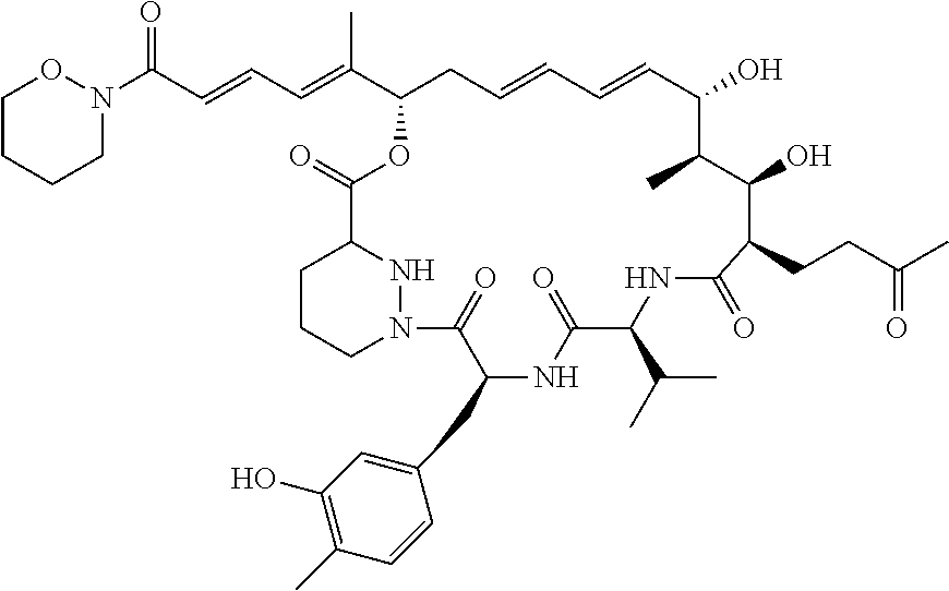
N1(C(C=CC=C(C2CC=CC=CC(O)C(C)C(O)C(CCC(C)=O)C(=O)NC(C(C)C)C(=O)NC(CC3=CC(O)=C(C)C=C3)C(=O)N3CCCC(C(=O)O2)N3)C)=O)OCCCC1
